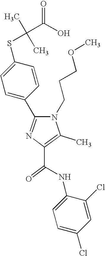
C(C1=C(C)N(CCCOC)C(C2=CC=C(SC(C)(C)C(O)=O)C=C2)=N1)(=O)NC1=CC=C(Cl)C=C1Cl
